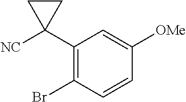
C1(C2([NC])CC2)=C(Br)C=CC([OMe])=C1
